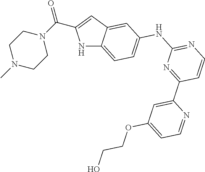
N1C2=CC=C(NC3=NC=CC(C4=CC(OCCO)=CC=N4)=N3)C=C2C=C1C(=O)N1CCN(C)CC1
